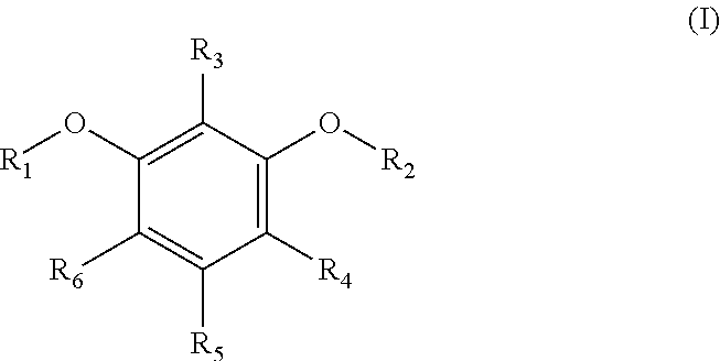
C1(O[R1])=C([R3])C(O[R2])=C([R4])C([R5])=C1[R6]
